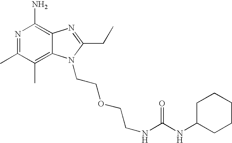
C12=C(C)C(C)=NC(N)=C1N=C(CC)N2CCOCCNC(NC1CCCCC1)=O
